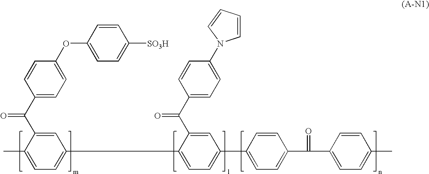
C1=CC(OC2=CC=C(C(C3=CC(C4=CC=C(C5=CC=C(C(=O)C6=CC=C(C)C=C6)C=C5)C=C4C(C4=CC=C(N5C=CC=C5)C=C4)=O)=CC=C3C)=O)C=C2)=CC=C1[SO3H]
